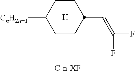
C1CC([CnH2n+1])CCC1C=C(F)F.[H]
